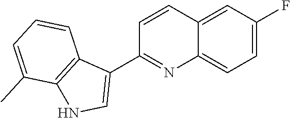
C1=C(F)C=C2C(=C1)N=C(C1=CNC3=C1C=CC=C3C)C=C2
